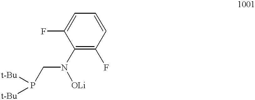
C1(N([OLi])CP([t-Bu])[t-Bu])=C(F)C=CC=C1F
